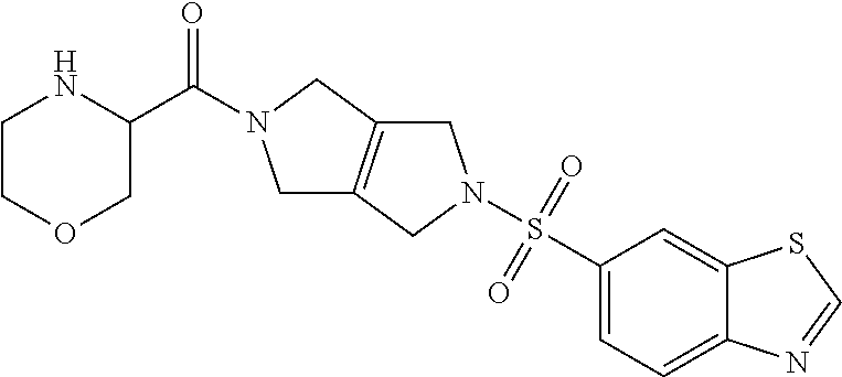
S(C1=CC=C2C(=C1)SC=N2)(=O)(=O)N1CC2=C(C1)CN(C(=O)C1NCCOC1)C2
